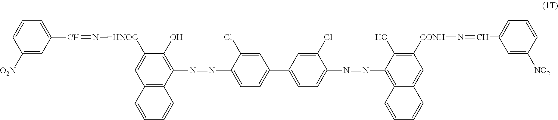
C1([O2N])=CC(C=N[HNOC]C2=CC3=C(C(N=NC4=CC=C(C5=CC=C(N=NC6=C7C(=CC([CONH]N=CC8=CC=CC([NO2])=C8)=C6O)C=CC=C7)C(Cl)=C5)C=C4Cl)=C2O)C=CC=C3)=CC=C1
